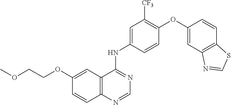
C1(OCCOC)=CC2=C(C=C1)N=CN=C2NC1=CC([CF3])=C(OC2=CC3=C(C=C2)SC=N3)C=C1
